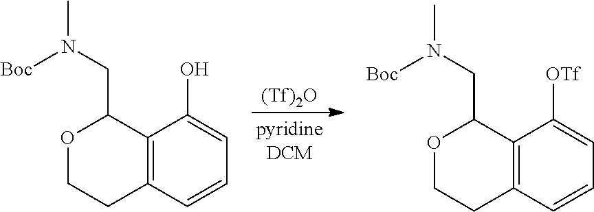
[(Tf)2O].C12=C(C=CC=C1[OTf])CCOC2CN([Boc])C.C12=C(C=CC=C1O)CCOC2CN([Boc])C
